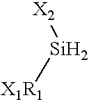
[Si]([X2])[X1R1]
